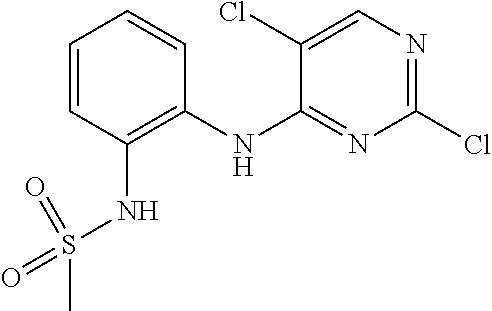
C1=CC(NS(=O)(C)=O)=C(NC2=NC(Cl)=NC=C2Cl)C=C1
